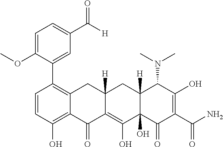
C1=CC(O)=C2C(=C1C1=CC(C(=O)[H])=CC=C1OC)CC1([H])C(=C(O)C3(O)C([H])(C1)C(N(C)C)C(O)=C(C(N)=O)C3=O)C2=O
